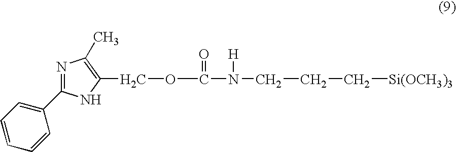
C1=CC=CC(C2=NC(C)=C(COC(=O)N([H])CCC[Si(OCH3)3])N2)=C1
